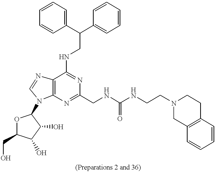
C1(C(C2=CC=CC=C2)CNC2=NC(CNC(NCCN3CC4=C(CC3)C=CC=C4)=O)=NC3=C2N=CN3C2OC(CO)C(O)C2O)=CC=CC=C1
